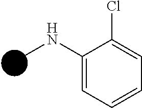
C1=CC=C(Cl)C(NC)=C1
